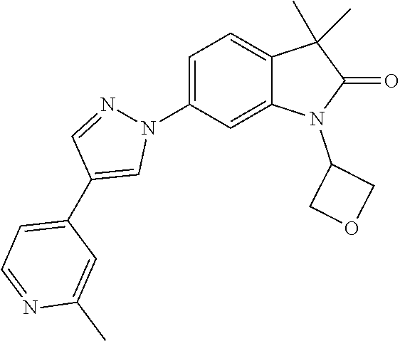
C1=C(N2N=CC(C3=CC=NC(C)=C3)=C2)C=C2C(=C1)C(C)(C)C(=O)N2C1COC1
